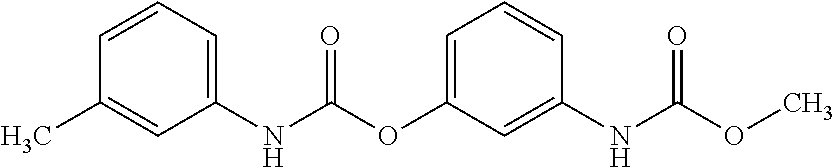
C1=CC=C(NC(OC2=CC=CC(NC(OC)=O)=C2)=O)C=C1C
